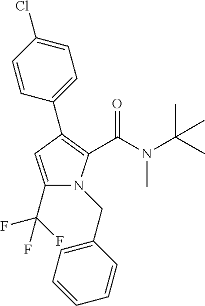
C1(C(F)(F)F)=CC(C2=CC=C(Cl)C=C2)=C(C(N(C)C(C)(C)C)=O)N1CC1=CC=CC=C1
